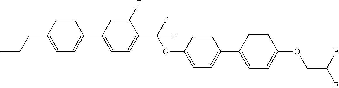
C1=C(C2=CC=C(CCC)C=C2)C=C(F)C(C(F)(OC2=CC=C(C3=CC=C(OC=C(F)F)C=C3)C=C2)F)=C1
